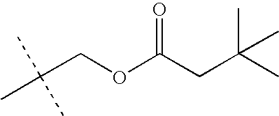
C(COC(CC(C)(C)C)=O)(C)(C)C
